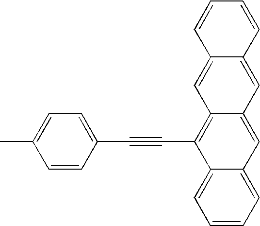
C1=C(C)C=CC(C#CC2=C3C(=CC4=CC=CC=C24)C=C2C(=C3)C=CC=C2)=C1
